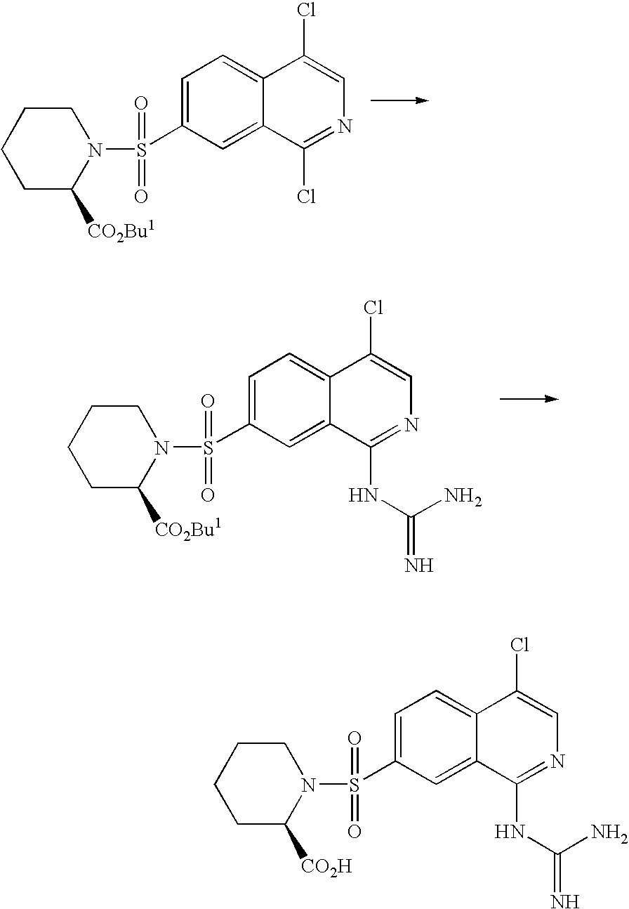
C1CC([CO2Bu1])N(S(C2=CC=C3C(=C2)C(Cl)=NC=C3Cl)(=O)=O)CC1.C1CC([CO2Bu1])N(S(C2=CC=C3C(=C2)C(NC(N)=N)=NC=C3Cl)(=O)=O)CC1.C1CC([CO2H])N(S(C2=CC=C3C(=C2)C(NC(N)=N)=NC=C3Cl)(=O)=O)CC1
